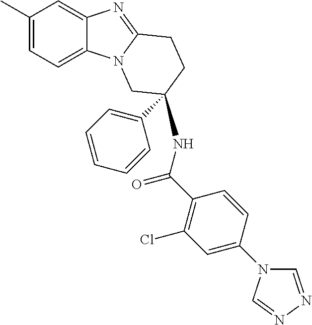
C1(C)=CC=C2C(=C1)N=C1N2CC(NC(C2=C(Cl)C=C(N3C=NN=C3)C=C2)=O)(C2=CC=CC=C2)CC1
